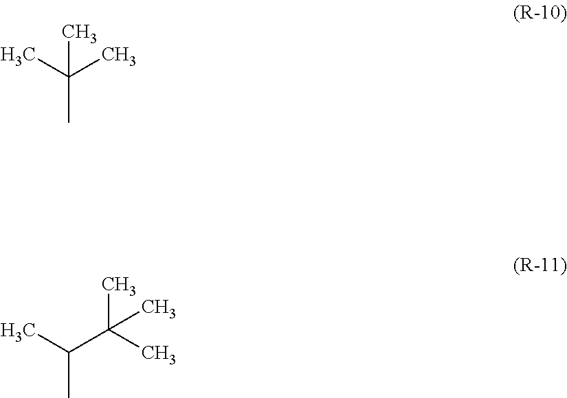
C(C)(C)(C)C.C(C(C)(C)C)(C)C
